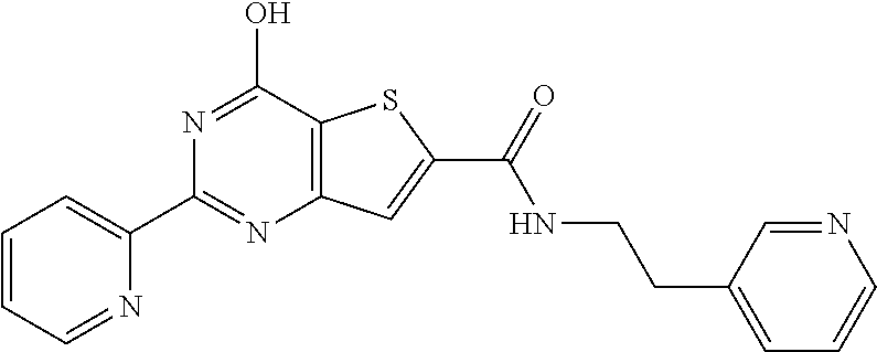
C1(C2=NC3=C(C(O)=N2)SC(C(NCCC2=CC=CN=C2)=O)=C3)=CC=CC=N1
